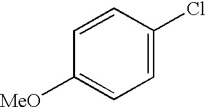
C1=CC(Cl)=CC=C1[MeO]
